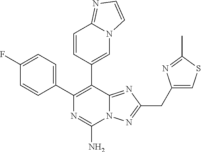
N12C(=NC(CC3=CSC(C)=N3)=N1)C(C1=CN3C(=NC=C3)C=C1)=C(C1=CC=C(F)C=C1)N=C2N
